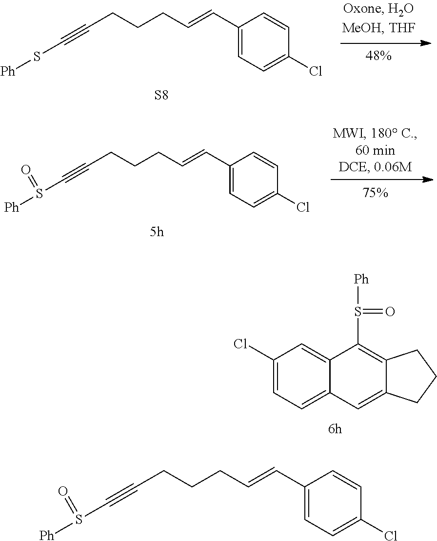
C1(Cl)=CC=C2C(=C1)C(S([Ph])=O)=C1C(=C2)CCC1.C(CCCC=CC1=CC=C(Cl)C=C1)#CS[Ph].[S8].C(CCCC=CC1=CC=C(Cl)C=C1)#CS([Ph])=O.C(CCCC=CC1=CC=C(Cl)C=C1)#CS([Ph])=O
